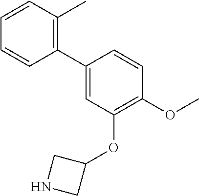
C1(C2=C(C)C=CC=C2)=CC(OC2CNC2)=C(OC)C=C1
